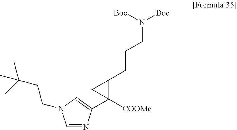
C1=NC(C2([COOMe])C(CCCN([Boc])[Boc])C2)=CN1CCC(C)(C)C
